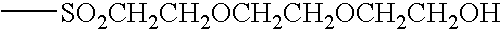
C[SO2CH2CH2OCH2CH2OCH2CH2OH]
